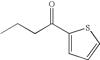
C1(C(CCC)=O)=CC=CS1
